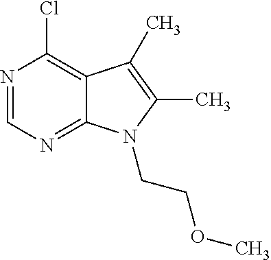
N1=CN=C2C(=C1Cl)C(C)=C(C)N2CCOC
